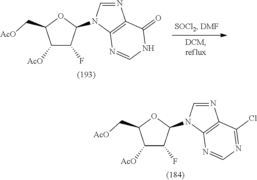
C1([AcO])C(F)C(N2C3=C(N=C2)C(Cl)=NC=N3)OC1C[AcO].C1([AcO])C(F)C(N2C3=C(N=C2)C(=O)NC=N3)OC1C[AcO]
